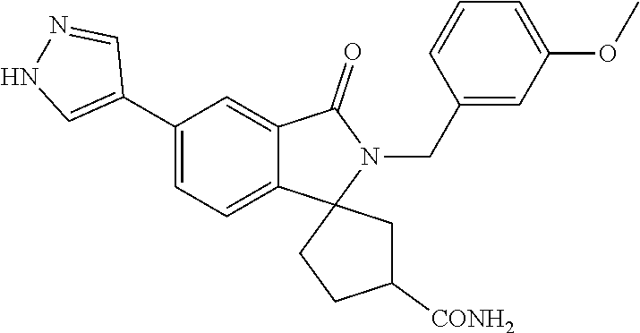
C1(C2=CNN=C2)=CC=C2C(=C1)C(=O)N(CC1=CC(OC)=CC=C1)C21CCC([CONH2])C1
